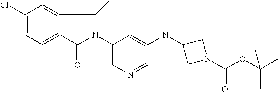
C1(Cl)=CC=C2C(=C1)C(C)N(C1=CN=CC(NC3CN(C(OC(C)(C)C)=O)C3)=C1)C2=O
